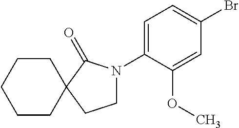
C1CCCCC12C(=O)N(C1=CC=C(Br)C=C1OC)CC2
